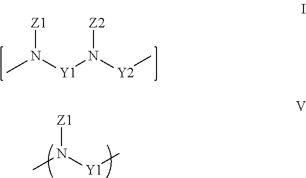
CN([Z1])[Y1]C.CN([Z1])[Y1]N([Z2])[Y2]C
